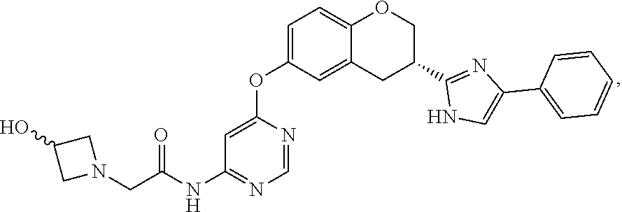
C1=NC(OC2=CC=C3C(=C2)CC(C2=NC(C4=CC=CC=C4)=CN2)CO3)=CC(NC(CN2CC(O)C2)=O)=N1
